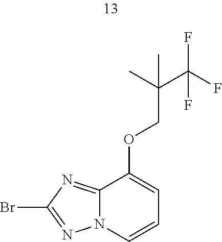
C1(OCC(C)(C(F)(F)F)C)=CC=CN2C1=NC(Br)=N2
